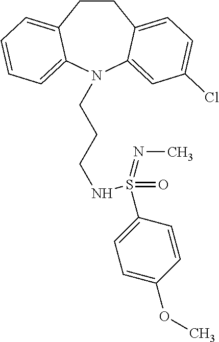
C1CC2=CC=C(Cl)C=C2N(CCCNS(C2=CC=C(OC)C=C2)(=O)=NC)C2=CC=CC=C12
